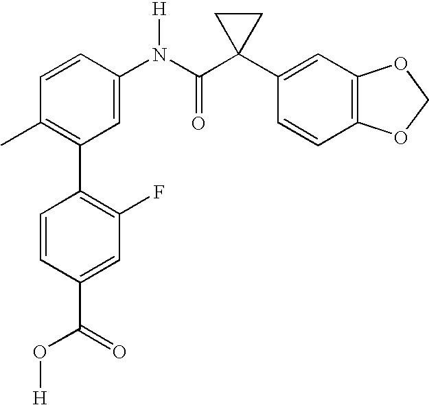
C1=CC(N(C(C2(C3=CC4=C(C=C3)OCO4)CC2)=O)[H])=CC(C2=C(F)C=C(C(O[H])=O)C=C2)=C1C
